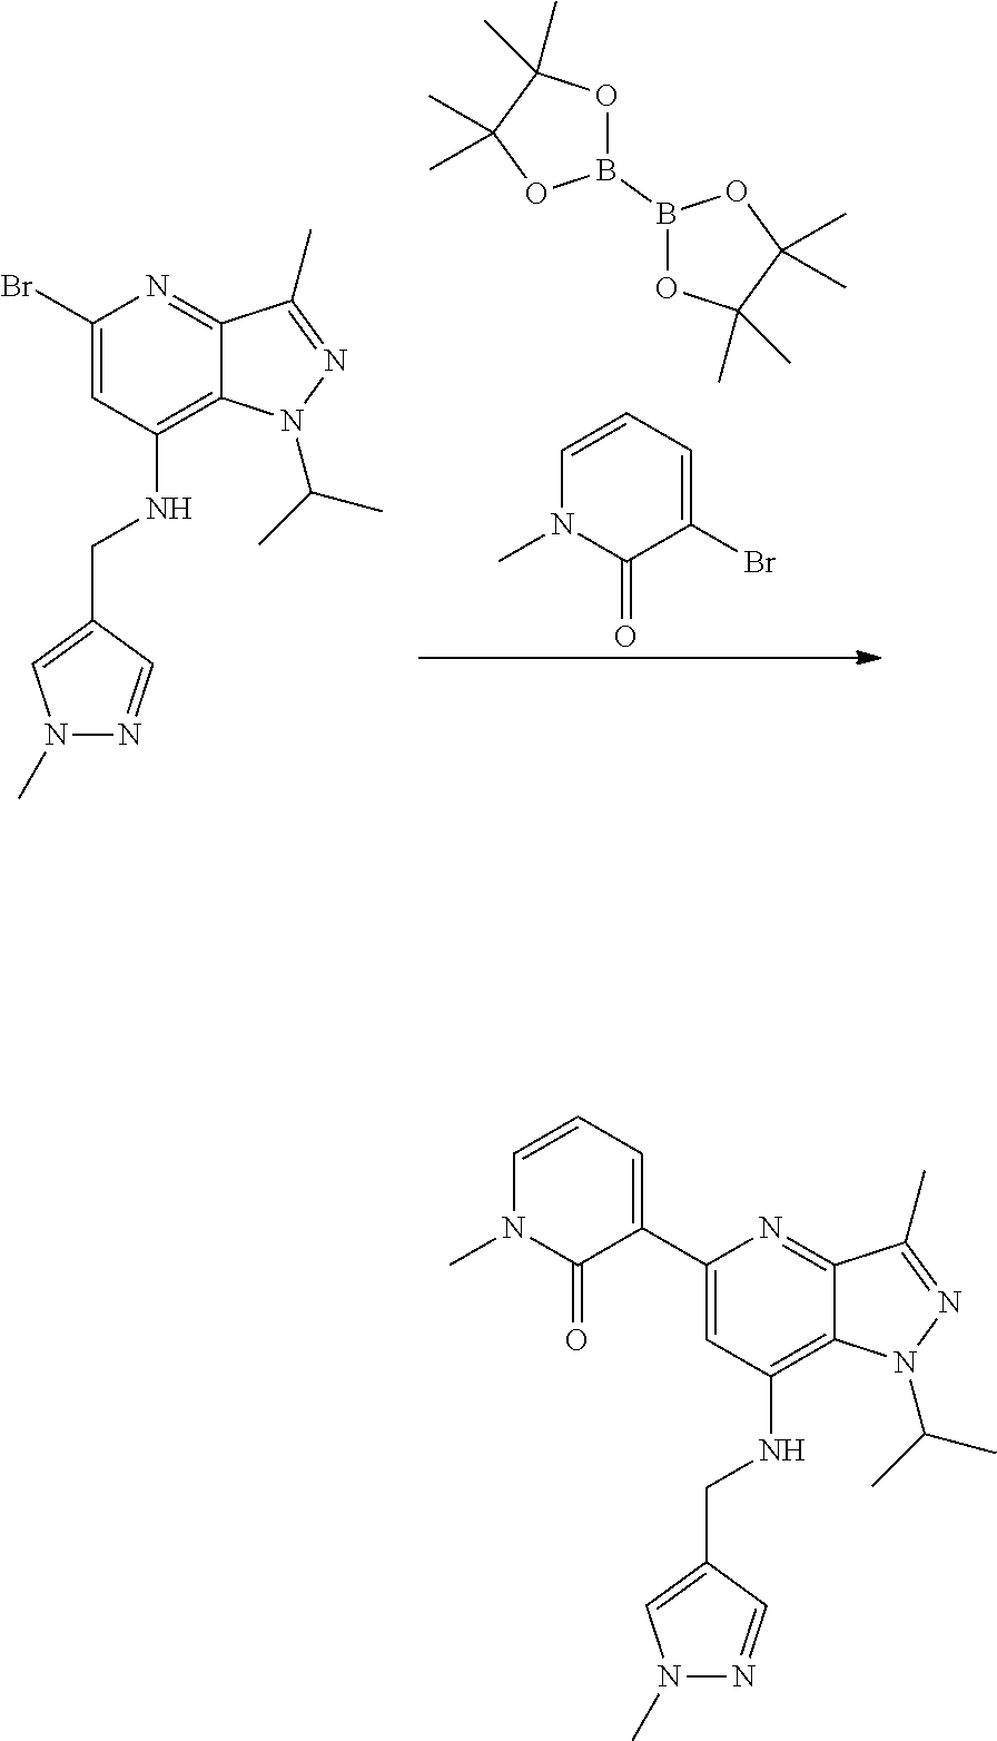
BrC1=CC=CN(C)C1=O.B1(B2OC(C)(C)C(C)(C)O2)OC(C)(C)C(C)(C)O1.C1(Br)=CC(NCC2=CN(C)N=C2)=C2C(=N1)C(C)=NN2C(C)C.C1(C2=CC=CN(C)C2=O)=CC(NCC2=CN(C)N=C2)=C2C(=N1)C(C)=NN2C(C)C
